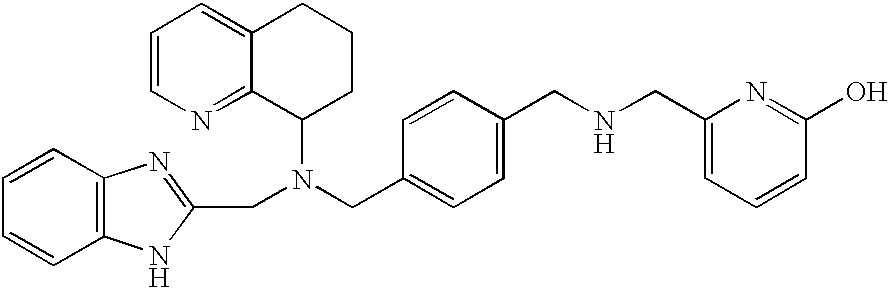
C1=CN=C2C(=C1)CCCC2N(CC1=CC=C(CNCC2=CC=CC(O)=N2)C=C1)CC1=NC2=C(N1)C=CC=C2
